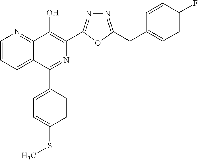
C1=CC=C2C(=N1)C(O)=C(C1=NN=C(CC3=CC=C(F)C=C3)O1)N=C2C1=CC=C(SC)C=C1
